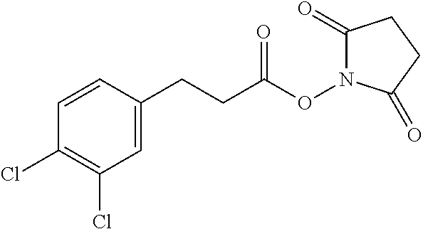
N1(OC(CCC2=CC(Cl)=C(Cl)C=C2)=O)C(=O)CCC1=O
